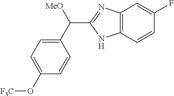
C1(C([MeO])C2=NC3=C(N2)C=CC(F)=C3)=CC=C(O[F3C])C=C1
